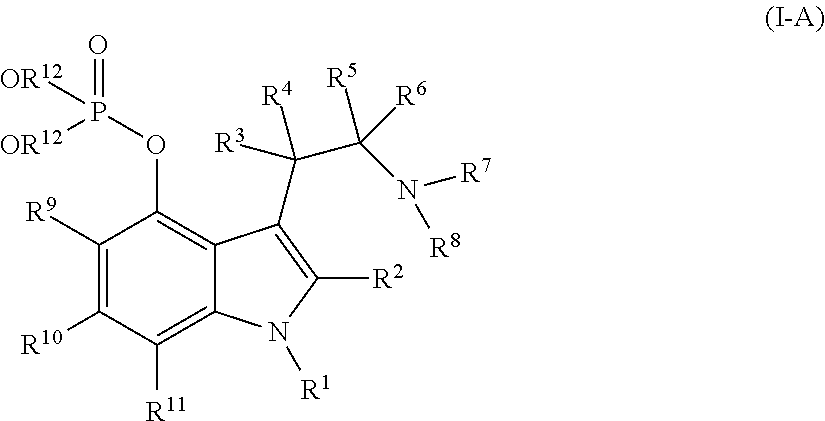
C1([R9])=C([R10])C([R11])=C2C(=C1OP([OR12])([OR12])=O)C(C([R3])(C(N([R7])[R8])([R6])[R5])[R4])=C([R2])N2[R1]
